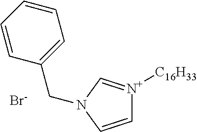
C1=CN(CC2=CC=CC=C2)C=[N+]1[C16H33].[Br-]
